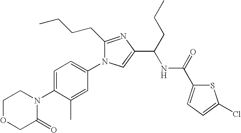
C1OCC(=O)N(C2=CC=C(N3C(CCCC)=NC(C(NC(C4=CC=C(Cl)S4)=O)CCC)=C3)C=C2C)C1
